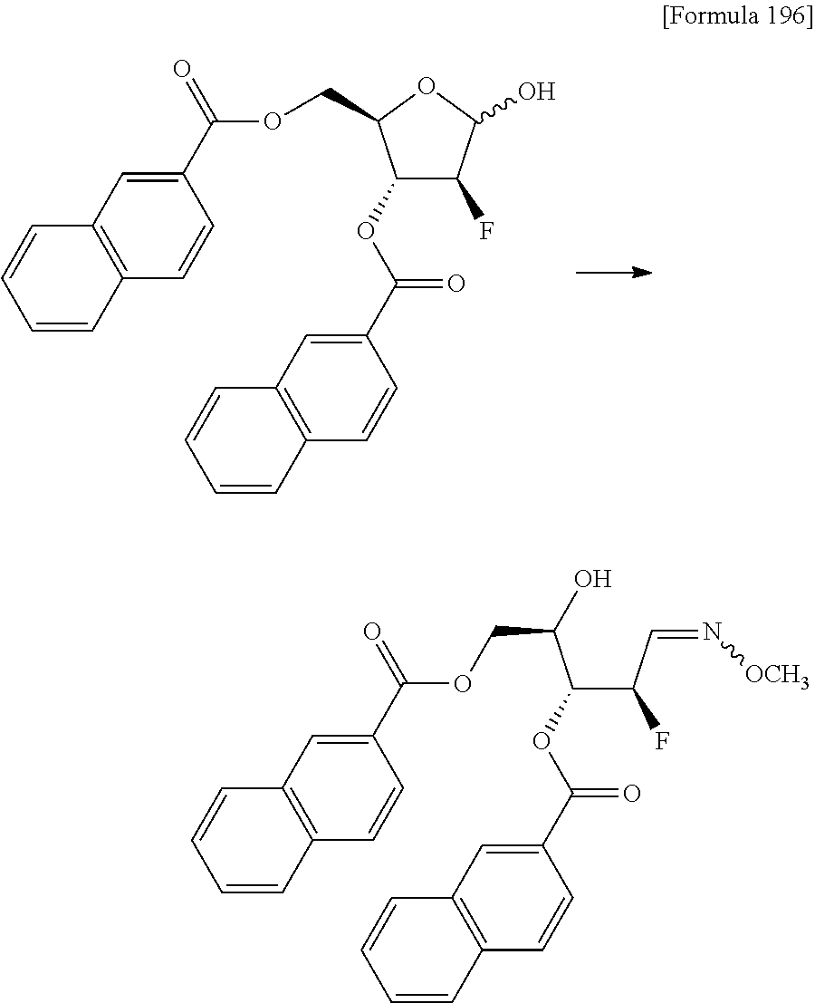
C1=CC2=C(C=C1)C=C(C(OCC1C(OC(=O)C3=CC4=C(C=C3)C=CC=C4)C(F)C(O)O1)=O)C=C2.C1=CC2=C(C=C1)C=C(C(OCC(C(C(C=N[OCH3])F)OC(=O)C1=CC3=C(C=C1)C=CC=C3)O)=O)C=C2
